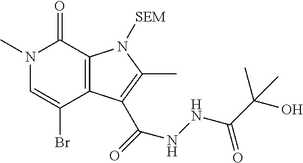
N1(C)C=C(Br)C2=C(C1=O)N([SEM])C(C)=C2C(=O)NNC(C(O)(C)C)=O
